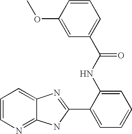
C12=NC=CC=C1N=C(C1=CC=CC=C1NC(=O)C1=CC=CC(OC)=C1)N2
